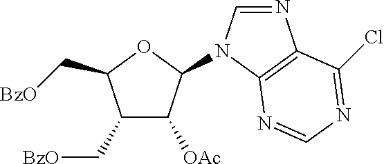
C1(C[BzO])C([OAc])C(N2C=NC3=C2N=CN=C3Cl)OC1C[BzO]
